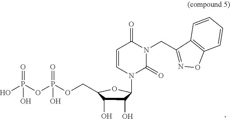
OP(OP(OCC1C(O)C(O)C(N2C(=O)N(CC3=NOC4=C3C=CC=C4)C(=O)C=C2)O1)(=O)O)(=O)O
